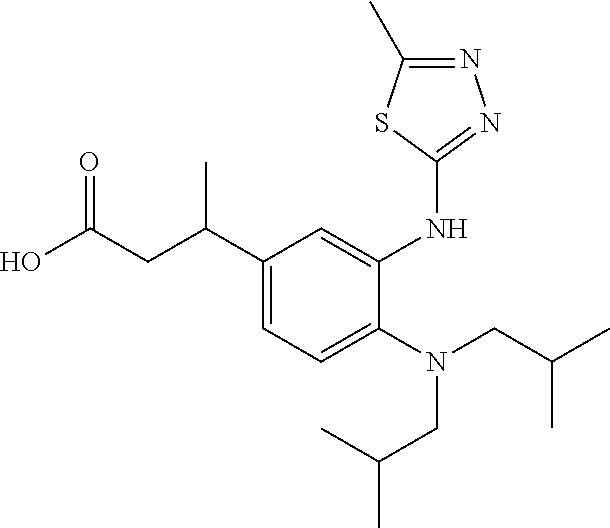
C1(C(CC(O)=O)C)=CC=C(N(CC(C)C)CC(C)C)C(NC2=NN=C(C)S2)=C1
